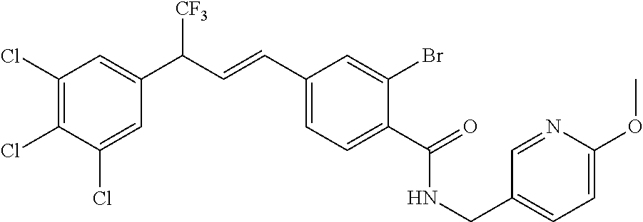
C1(Cl)=CC(C(C=CC2=CC=C(C(=O)NCC3=CC=C(OC)N=C3)C(Br)=C2)[CF3])=CC(Cl)=C1Cl
